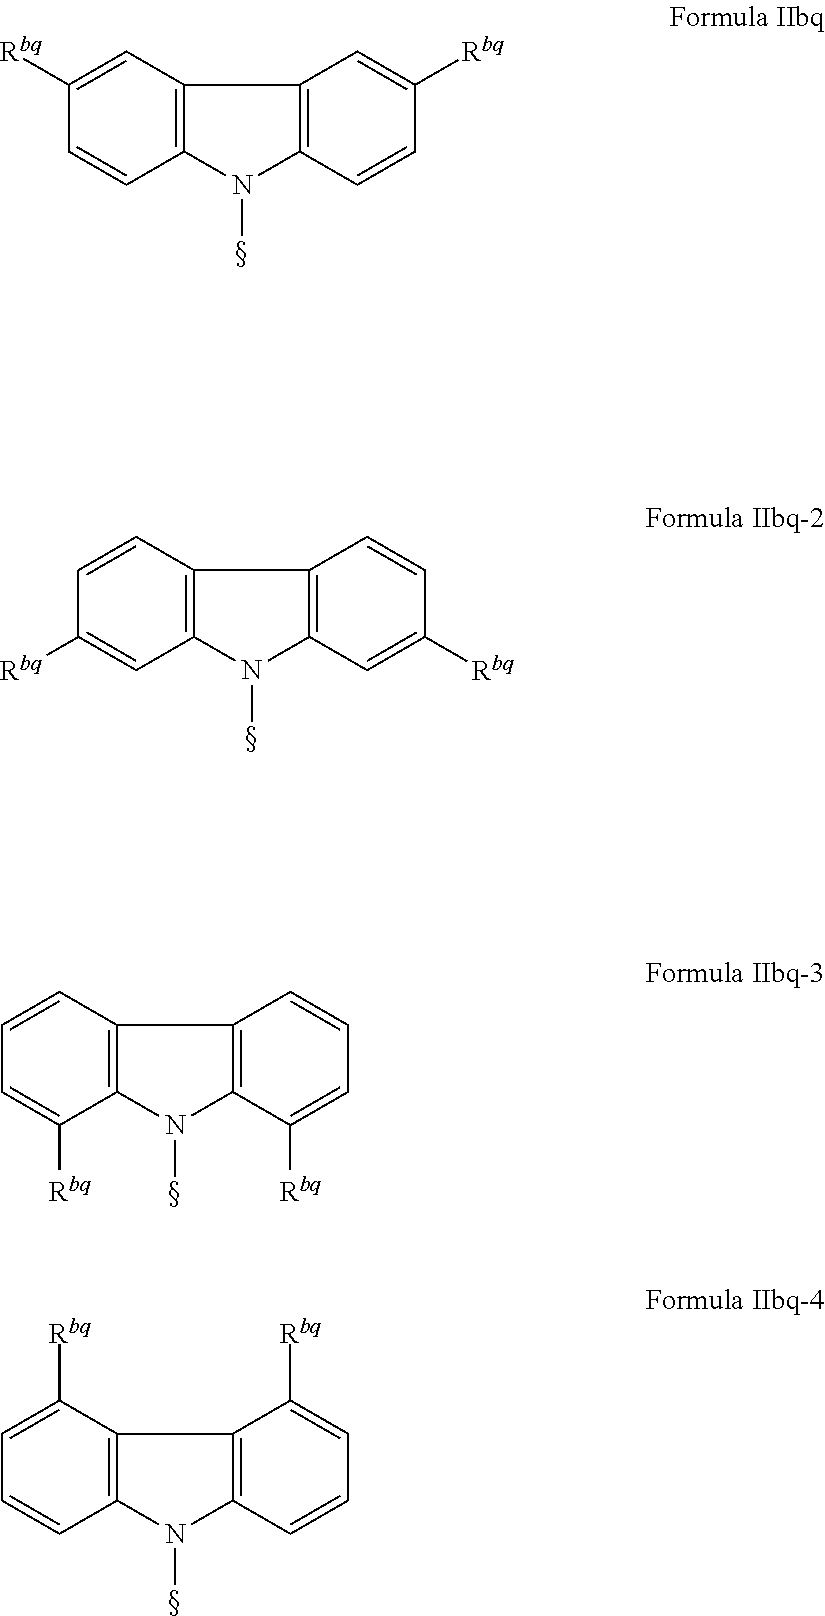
C12=C(C=C([Rbq])C=C1)C1=C(N2C)C=CC([Rbq])=C1.C12=C(C=CC([Rbq])=C1)C1=C(N2C)C=C([Rbq])C=C1.C12=C(C=CC=C1[Rbq])C1=C(N2C)C([Rbq])=CC=C1.C12=C(C([Rbq])=CC=C1)C1=C(N2C)C=CC=C1[Rbq]
